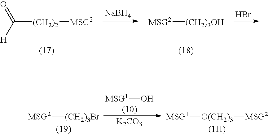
[NaBH4].Br.O=C([H])[(CH2)2][MSG2].[MSG2][(CH2)3OH].[MSG1][O(CH2)3][MSG2].[MSG1]O.[K2CO3].[MSG2][(CH2)3Br]
